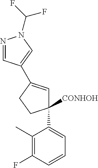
C1([CONHOH])(C2=CC=CC(F)=C2C)C=C(C2=CN(C(F)F)N=C2)CC1
